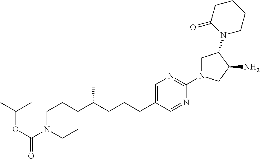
N1(C(OC(C)C)=O)CCC(C(CCCC2=CN=C(N3CC(N4C(=O)CCCC4)C(N)C3)N=C2)C)CC1
